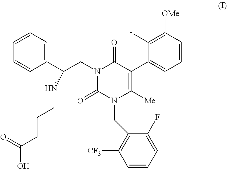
N1(CC(C2=CC=CC=C2)NCCCC(O)=O)C(=O)N(CC2=C([CF3])C=CC=C2F)C([Me])=C(C2=CC=CC([OMe])=C2F)C1=O
